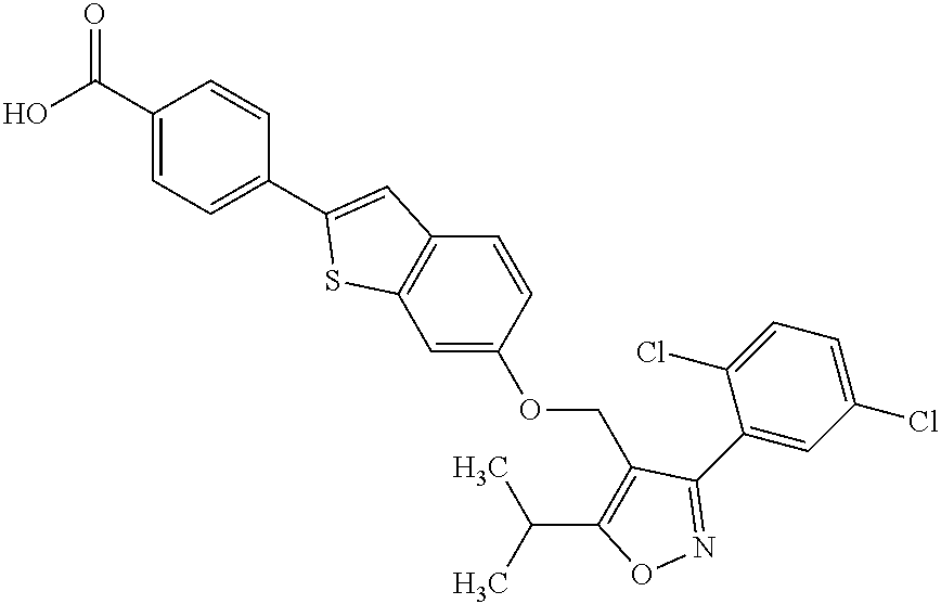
C1(C(O)=O)=CC=C(C2=CC3=C(C=C(OCC4=C(C(C)C)ON=C4C4=CC(Cl)=CC=C4Cl)C=C3)S2)C=C1
